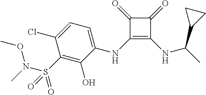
C1(Cl)=CC=C(NC2=C(NC(C3CC3)C)C(=O)C2=O)C(O)=C1S(=O)(=O)N(C)OC
